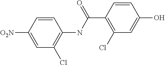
C1=C([O2N])C=CC(NC(C2=C(Cl)C=C(O)C=C2)=O)=C1Cl
